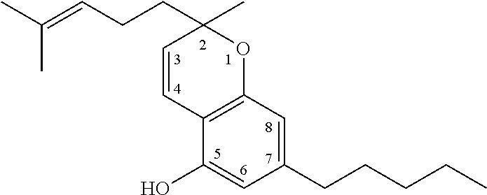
C12=C(C=C(CCCCC)C=C1O)OC(CCC=C(C)C)(C)C=C2
